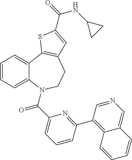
C1=CC=C2C(=C1)C1=C(CCN2C(C2=CC=CC(C3=C4C(=CN=C3)C=CC=C4)=N2)=O)C=C(C(NC2CC2)=O)S1
